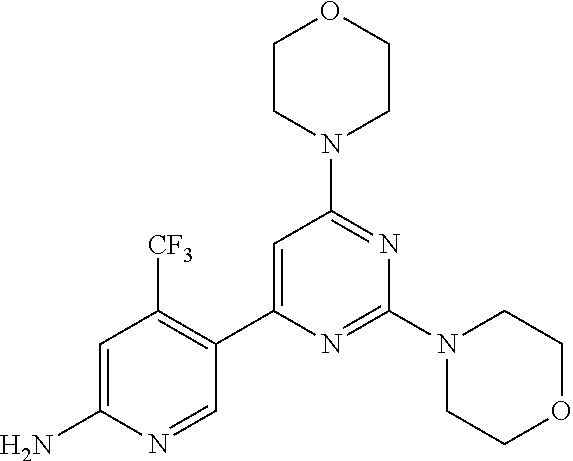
O1CCN(C2=NC(N3CCOCC3)=NC(C3=C([CF3])C=C(N)N=C3)=C2)CC1
